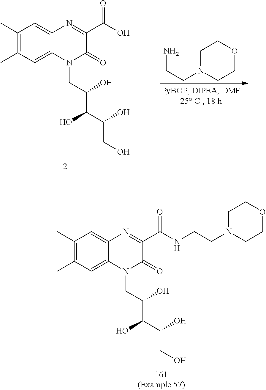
C(CO)(C(O)C(CN1C(=O)C(C(O)=O)=NC2=CC(C)=C(C)C=C12)O)O.NCCN1CCOCC1.C(CO)(C(O)C(CN1C(=O)C(C(=O)NCCN2CCOCC2)=NC2=CC(C)=C(C)C=C12)O)O
